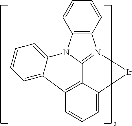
C12=C(C=CC=C1)N1=C3C4=C(C5=CC=CC=C5N23)C=CC=C4[Ir]1
